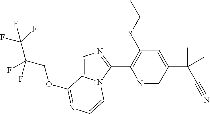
O(C1=NC=CN2C1=CN=C2C1=C(SCC)C=C(C(C#N)(C)C)C=N1)CC(F)(C(F)(F)F)F
